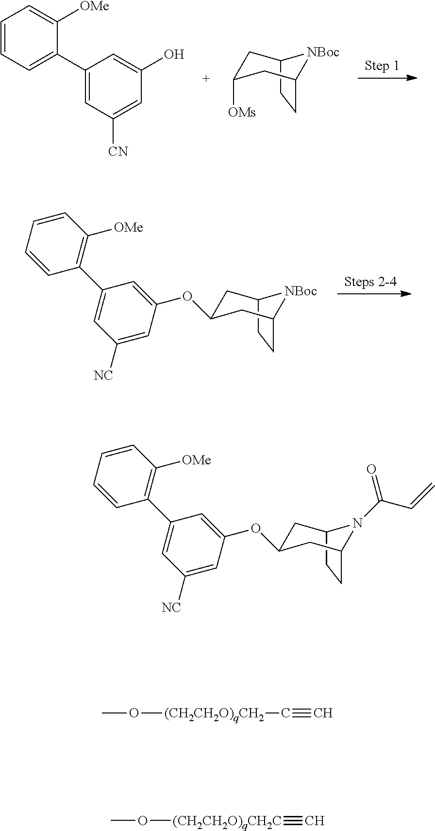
C1=CC=C(C2=CC([CN])=CC(O)=C2)C([OMe])=C1.C1C([OMs])CC2[NBoc]C1CC2.C1C2[NBoc]C(CC2)CC1OC1=CC(C2=C([OMe])C=CC=C2)=CC([NC])=C1.C1C2N(C(C=C)=O)C(CC2)CC1OC1=CC(C2=C([OMe])C=CC=C2)=CC([NC])=C1.CO[(CH2CH2O)qCH2]C#C.CO[(CH2CH2O)qCH2C]#C
